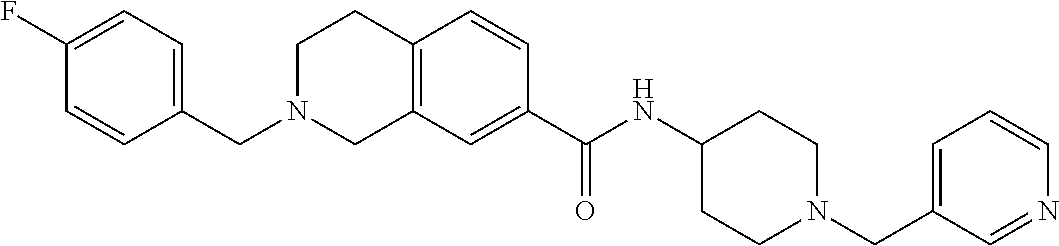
C12=C(C=C(C(NC3CCN(CC4=CC=CN=C4)CC3)=O)C=C1)CN(CC1=CC=C(F)C=C1)CC2
